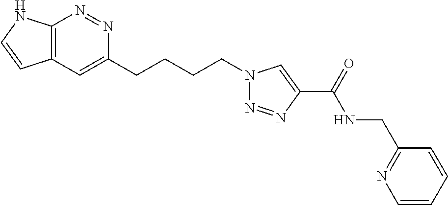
N1=NC2=C(C=C1CCCCN1N=NC(C(NCC3=NC=CC=C3)=O)=C1)C=CN2
